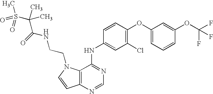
C12=C(N=CN=C1NC1=CC(Cl)=C(OC3=CC=CC(OC(F)(F)F)=C3)C=C1)C=CN2CCNC(C(S(C)(=O)=O)(C)C)=O
